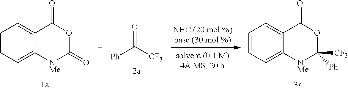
[Ph]C([CF3])=O.C1=CC=C2C(=C1)C(=O)OC([CF3])([Ph])[NMe]2.C1=CC=C2C(=C1)C(=O)OC(=O)[NMe]2
